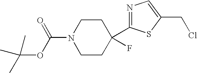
N1(C(OC(C)(C)C)=O)CCC(F)(C2=NC=C(CCl)S2)CC1
